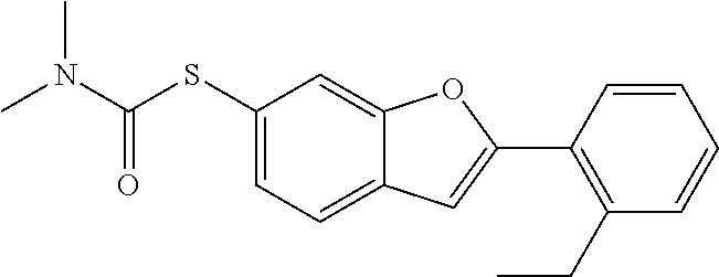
C1(SC(N(C)C)=O)=CC=C2C(=C1)OC(C1=C(CC)C=CC=C1)=C2
